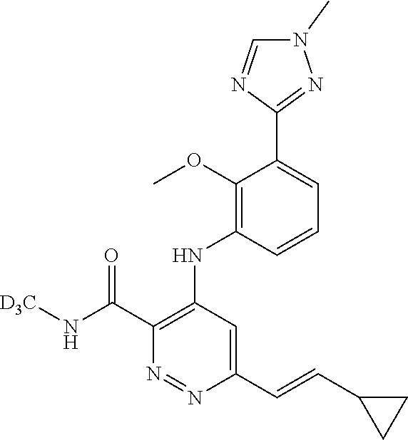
C1=CC(NC2=C(C(=O)N[D3C])N=NC(C=CC3CC3)=C2)=C(OC)C(C2=NN(C)C=N2)=C1
